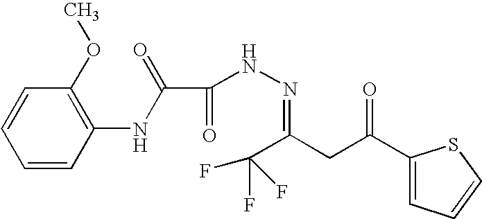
C1=CC(OC)=C(NC(C(NN=C(CC(C2=CC=CS2)=O)C(F)(F)F)=O)=O)C=C1
